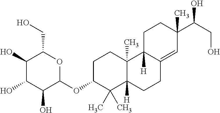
C1C(OC2OC(CO)C(O)C(O)C2O)C(C)(C)C2([H])C(C)(C1)C1([H])C(=CC(C(CO)O)(C)CC1)CC2
